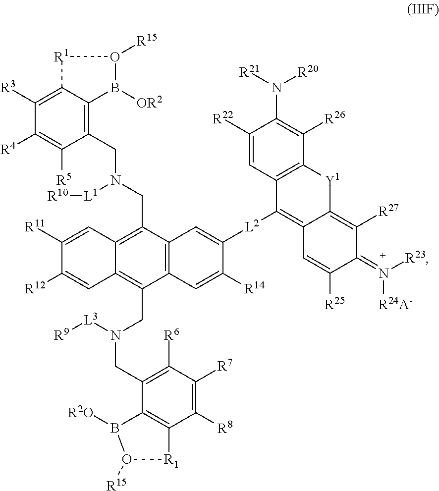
C1(CN(CC2=C3C(=C(CN(CC4=C([R6])C([R7])=C([R8])C5=C4B([R2O])O([R15])[R1]5)[L3][R9])C4=C2C=C([L2]C2=C5C(=C([R27])C(=N([R23])[R24A-])C([R25])=C5)[Y1]C5=C2C=C([R22])C(N([R21])[R20])=C5[R26])C([R14])=C4)C=C([R12])C([R11])=C3)[L1][R10])=C2C(=C([R3])C([R4])=C1[R5])[R1]O([R15])B2[OR2]
